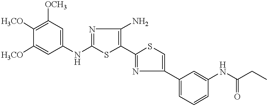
C1=C(NC2=NC(N)=C(C3=NC(C4=CC=CC(NC(CC)=O)=C4)=CS3)S2)C=C([H3CO])C([H3CO])=C1[OCH3]
